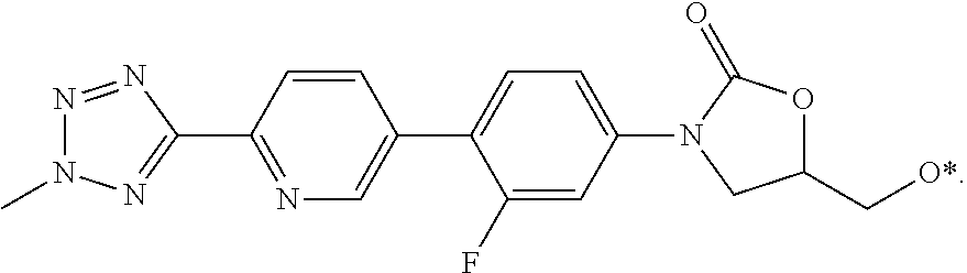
N1=NC(C2=NC=C(C3=CC=C(N4C(=O)OC(C[O*])C4)C=C3F)C=C2)=NN1C
